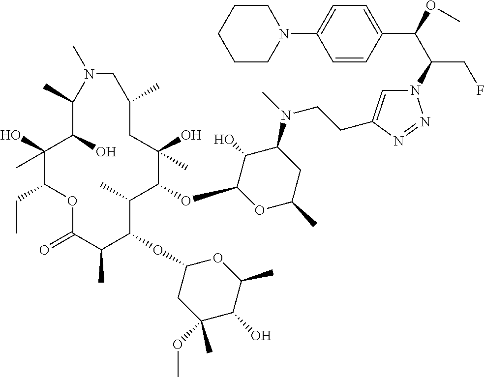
C1(O)(C)C(CC)OC(=O)C(C)C(OC2CC(OC)(C)C(O)C(C)O2)C(C)C(OC2OC(C)CC(N(C)CCC3=CN(C(C(OC)C4=CC=C(N5CCCCC5)C=C4)CF)N=N3)C2O)C(O)(C)CC(C)CN(C)C(C)C1O
